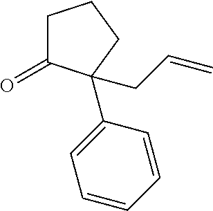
O=C1CCCC1(C1=CC=CC=C1)CC=C
